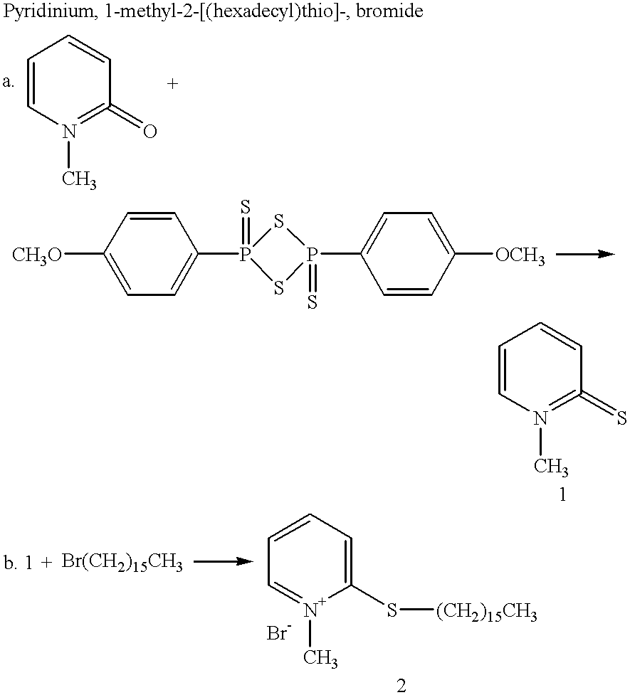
C1=CN(C)=C(=O)C=C1.[CH3O]C1=CC=C(P2(=S)SP(C3=CC=C([OCH3])C=C3)(=S)S2)C=C1.C1=CN(C)=C(=S)C=C1.C1=CC=C(S[(CH2)15CH3])[N+](C)=C1
